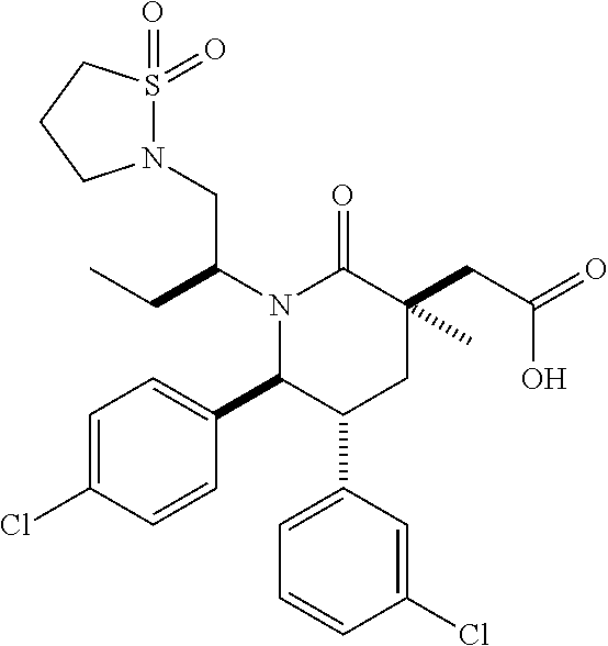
C1=C(Cl)C=CC(C2C(C3=CC=CC(Cl)=C3)CC(CC(=O)O)(C)C(=O)N2C(CC)CN2S(=O)(=O)CCC2)=C1
